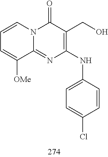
C1=CC=C([OMe])C2=NC(NC3=CC=C(Cl)C=C3)=C(CO)C(=O)N12
